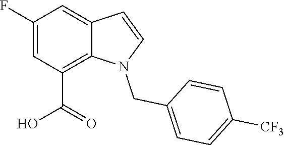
C1(F)=CC(C(=O)O)=C2C(=C1)C=CN2CC1=CC=C([CF3])C=C1
